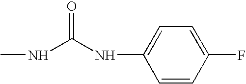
N(C(NC)=O)C1=CC=C(F)C=C1
